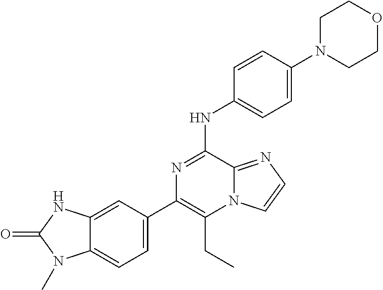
C1(C2=CC=C3C(=C2)NC(=O)N3C)=C(CC)N2C(=NC=C2)C(NC2=CC=C(N3CCOCC3)C=C2)=N1
